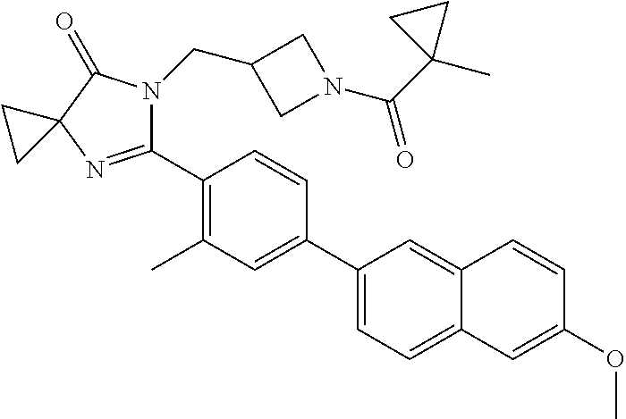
C1(C2=CC(C)=C(C3=NC4(C(=O)N3CC3CN(C(C5(C)CC5)=O)C3)CC4)C=C2)=CC=C2C(=C1)C=CC(OC)=C2
